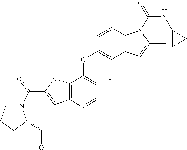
C12=C(C(OC3=C(F)C4=C(C=C3)N(C(=O)NC3CC3)C(C)=C4)=CC=N1)SC(C(=O)N1CCCC1COC)=C2
